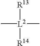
[R13][L2](C)(C)[R14]
